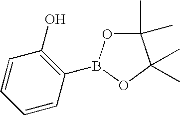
C1=CC(B2OC(C)(C)C(C)(C)O2)=C(O)C=C1
